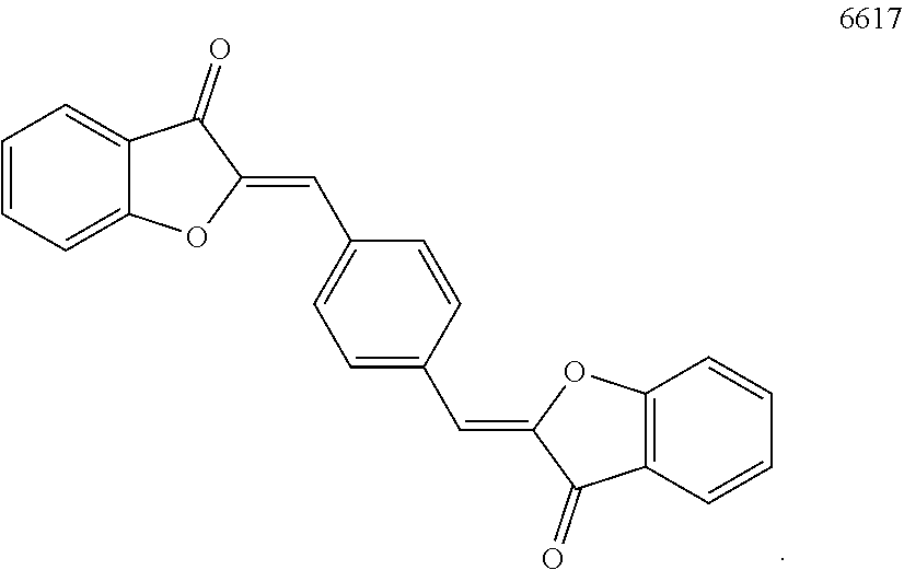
C1=CC=C2C(=C1)C(=O)C(=CC1=CC=C(C=C3C(=O)C4=C(O3)C=CC=C4)C=C1)O2
